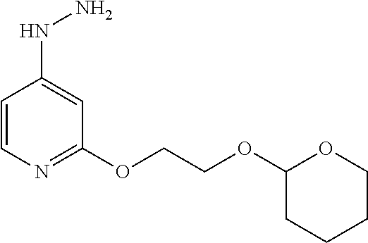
C1=CN=C(OCCOC2CCCCO2)C=C1NN
